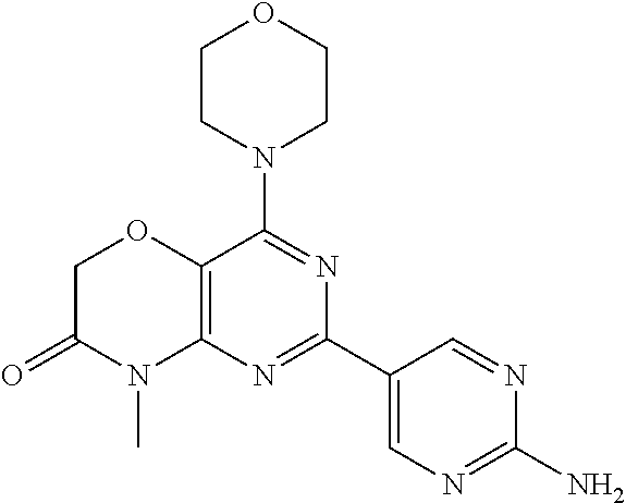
C12=C(N=C(C3=CN=C(N)N=C3)N=C1N1CCOCC1)N(C)C(=O)CO2
